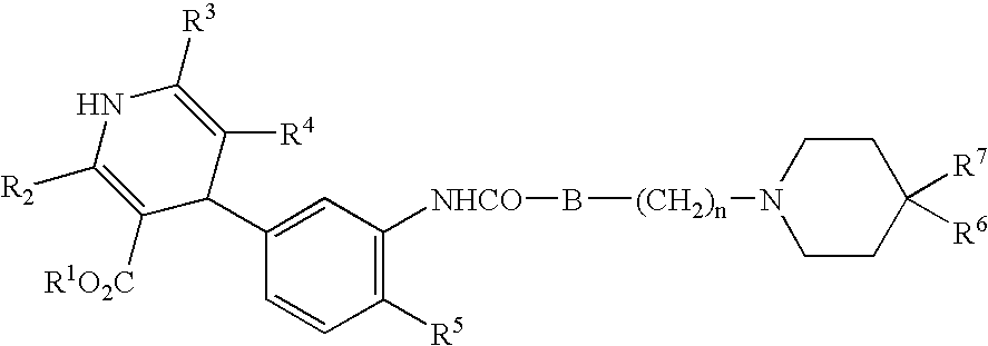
C1=C(C2C([R4])=C([R3])NC([R2])=C2[R1O2C])C=CC([R5])=C1[NHCO]B[(CH2)n]N1CCC([R7])([R6])CC1
